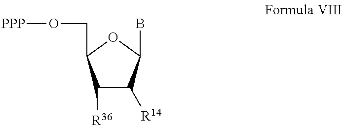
C1([R36])C([R14])C(B)OC1CO[PPP]
